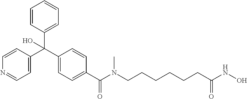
C1(C(C2=CC=NC=C2)(C2=CC=CC=C2)O)=CC=C(C(=O)N(CCCCCCC(NO)=O)C)C=C1
